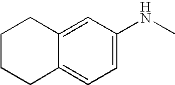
C1=C2C(=CC=C1NC)CCCC2
